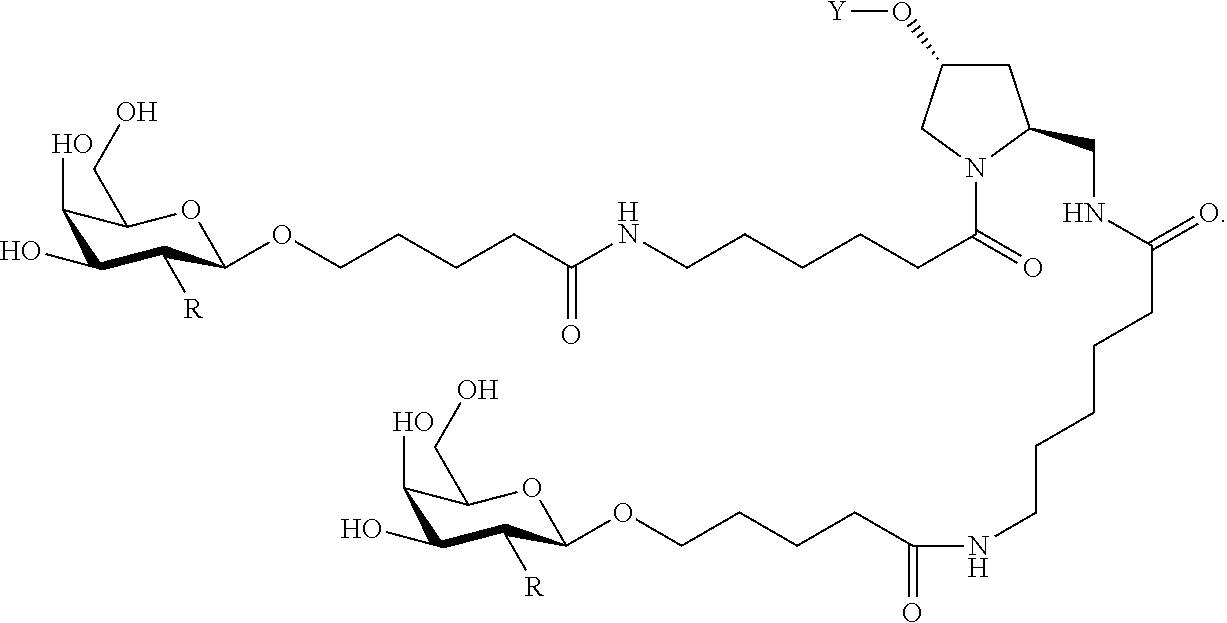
C1(O)C(O)C([R])C(OCCCCC(NCCCCCC(=O)N2C(CNC(=O)CCCCCNC(=O)CCCCOC3C([R])C(O)C(O)C(CO)O3)CC(O[Y])C2)=O)OC1CO
